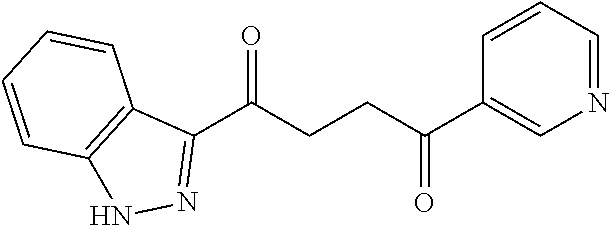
C1(C(CCC(C2=CN=CC=C2)=O)=O)=NNC2=C1C=CC=C2
